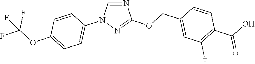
N1=CN(C2=CC=C(OC(F)(F)F)C=C2)N=C1OCC1=CC(F)=C(C(=O)O)C=C1
